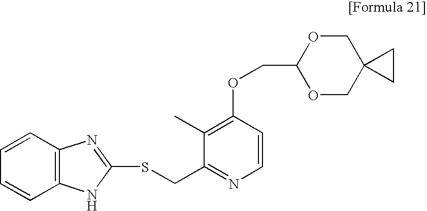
C1=CC2=C(C=C1)N=C(SCC1=NC=CC(OCC3OCC4(CO3)CC4)=C1C)N2
